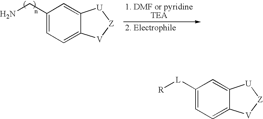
C1([L][R])=CC=C2C(=C1)[U][Z][V]2.C1(CN)=CC=C2C(=C1)[U][Z][V]2
